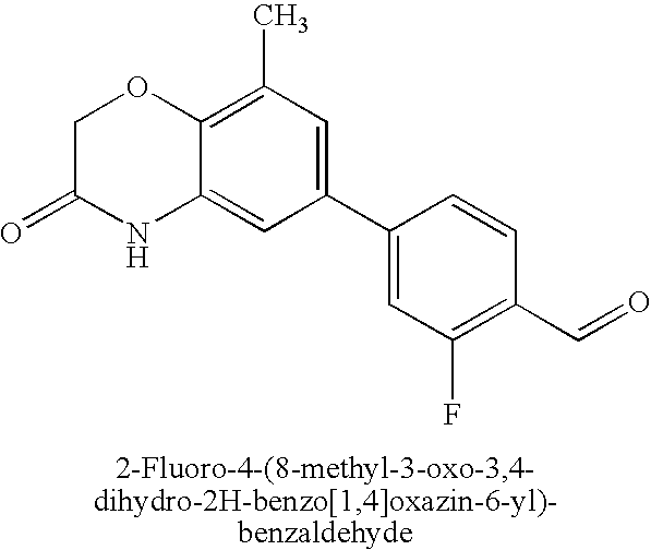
C1C(=O)NC2=CC(C3=CC(F)=C(C=O)C=C3)=CC(C)=C2O1
